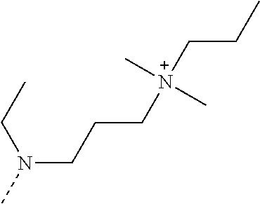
N(CCC[N+](C)(CCC)C)(C)CC
